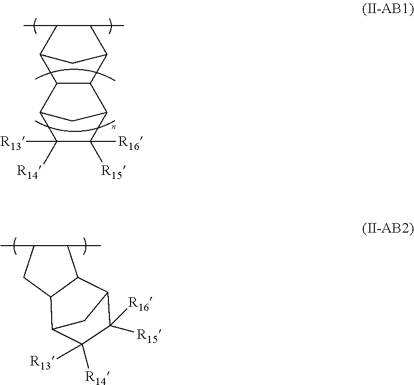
C12C(C)C(C)C(C1)C1C2C2C([R15])([R16])C([R14])([R13])C1C2.C1(C)C(C)CC2C3C([R14])([R13])C([R15])([R16])C(C12)C3
